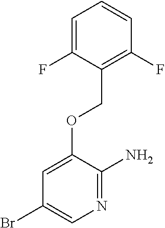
C1=C(F)C(COC2=CC(Br)=CN=C2N)=C(F)C=C1
